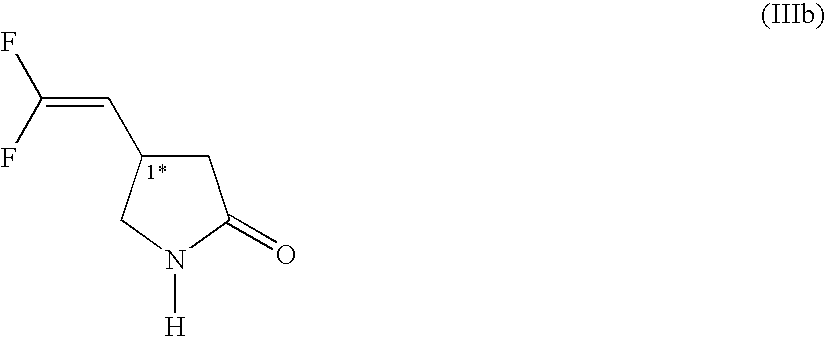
C1C(C=C(F)F)CN([H])C1=O
